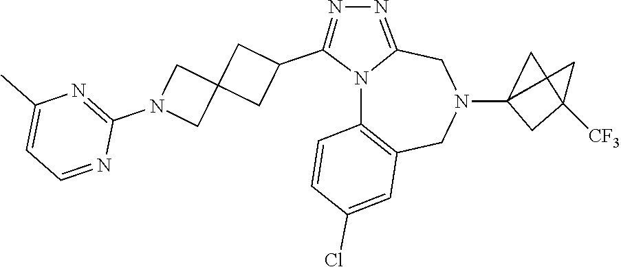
N12C3=C(CN(C4CC(C)([CF3])C4)CC1=NN=C2C1CC2(C1)CN(C1=NC(C)=CC=N1)C2)C=C(Cl)C=C3
